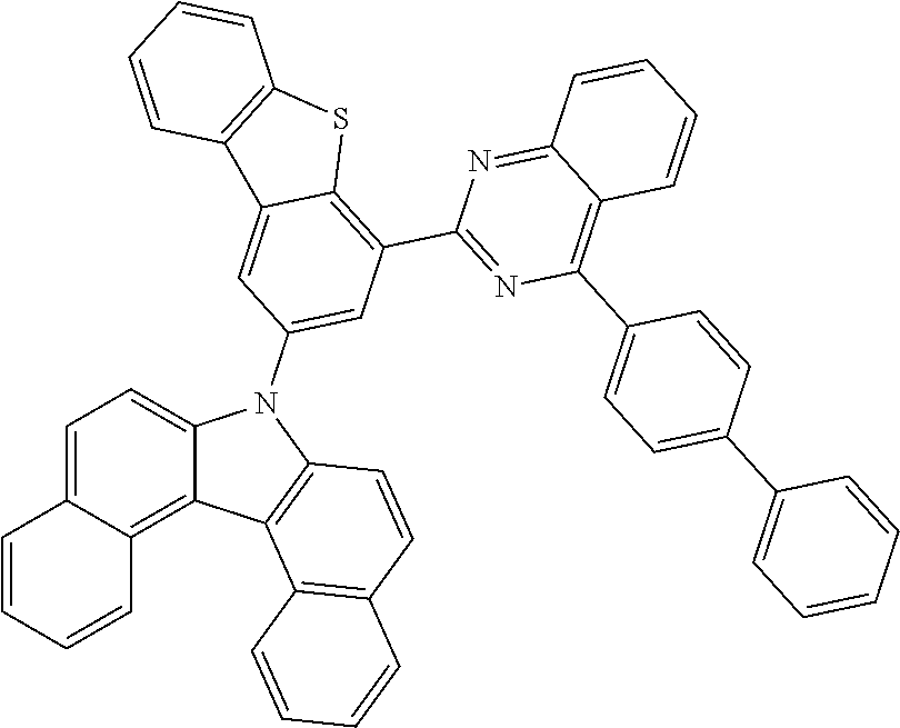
C12=NC(C3=C4C(=CC(N5C6=CC=C7C(=C6C6=C5C=CC5=C6C=CC=C5)C=CC=C7)=C3)C3=C(S4)C=CC=C3)=NC(C3=CC=C(C4=CC=CC=C4)C=C3)=C1C=CC=C2
